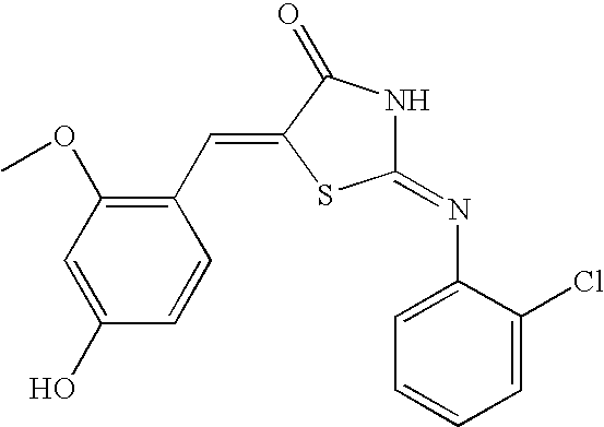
C1(O)=CC(OC)=C(C=C2C(=O)NC(=NC3=CC=CC=C3Cl)S2)C=C1
